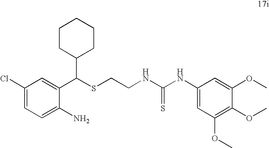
C1(Cl)=CC=C(N)C(C(SCCNC(NC2=CC(OC)=C(OC)C(OC)=C2)=S)C2CCCCC2)=C1
